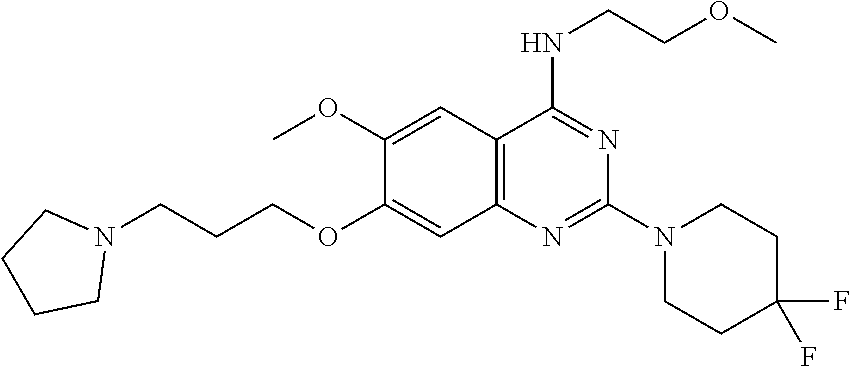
C1CCCN1CCCOC1=CC2=C(C=C1OC)C(NCCOC)=NC(N1CCC(F)(F)CC1)=N2
